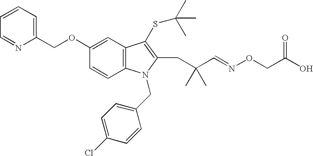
C1=NC(COC2=CC3=C(C=C2)N(CC2=CC=C(Cl)C=C2)C(CC(C=NOCC(O)=O)(C)C)=C3SC(C)(C)C)=CC=C1
